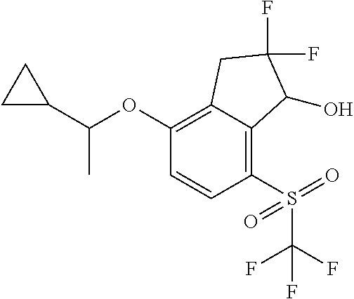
C1(OC(C2CC2)C)=C2C(=C(S(C(F)(F)F)(=O)=O)C=C1)C(O)C(F)(F)C2
